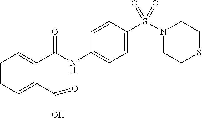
C1=CC=C(C(O)=O)C(C(NC2=CC=C(S(N3CCSCC3)(=O)=O)C=C2)=O)=C1
